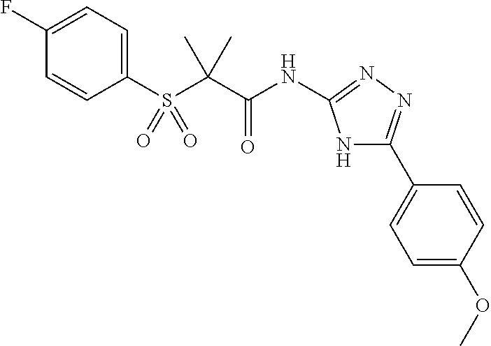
C1=CC(F)=CC=C1S(C(C(NC1=NN=C(C2=CC=C(OC)C=C2)N1)=O)(C)C)(=O)=O
